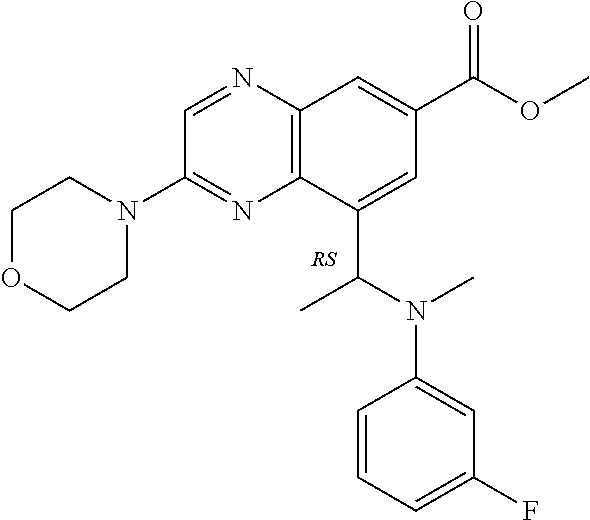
N1=CC(N2CCOCC2)=NC2=C1C=C(C(=O)OC)C=C2C(N(C1=CC(F)=CC=C1)C)C
